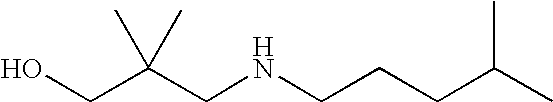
OCC(CNCCCC(C)C)(C)C
